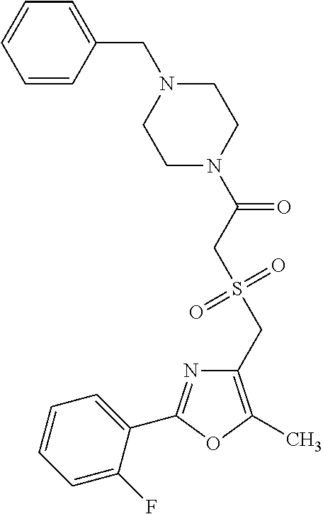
C1(CS(=O)(=O)CC(=O)N2CCN(CC3=CC=CC=C3)CC2)=C(C)OC(C2=CC=CC=C2F)=N1
